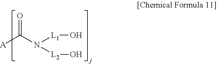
[A]C(N([L1]O)[L2]O)=O
